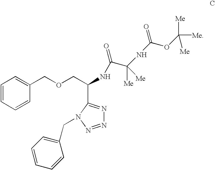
C1=CC=CC(COCC(NC(=O)C(NC(=O)OC([Me])([Me])[Me])([Me])[Me])C2=NN=NN2CC2=CC=CC=C2)=C1
